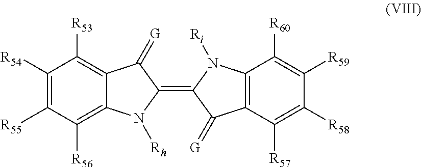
C1([R54])=C([R55])C([R56])=C2C(=C1[R53])C(=[G])C(=C1N([Ri])C3=C(C([R57])=C([R58])C([R59])=C3[R60])C1=[G])N2[Rh]
